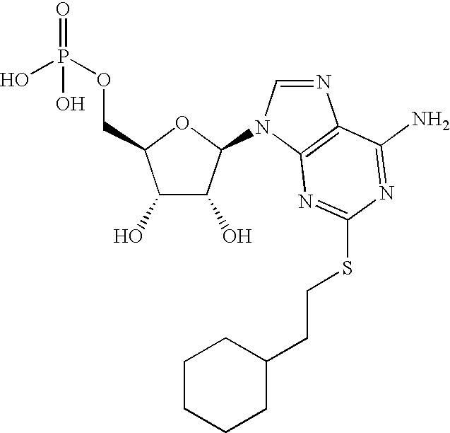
C1(O)C(O)C(N2C=NC3=C2N=C(SCCC2CCCCC2)N=C3N)OC1COP(=O)(O)O
